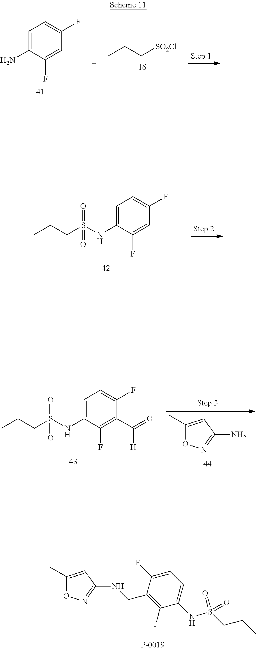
CCC[SO2Cl].NC1=CC=C(F)C=C1F.C(S(NC1=CC=C(F)C=C1F)(=O)=O)CC.C1(C)=CC(N)=NO1.C(S(NC1=CC=C(F)C(C([H])=O)=C1F)(=O)=O)CC.C1(C)=CC(NCC2=C(F)C(NS(=O)(CCC)=O)=CC=C2F)=NO1
